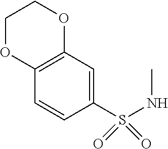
C12=C(C=C(S(NC)(=O)=O)C=C1)OCCO2
